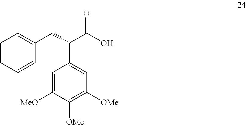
C1=C([MeO])C([OMe])=C([OMe])C=C1C(CC1=CC=CC=C1)C(O)=O
